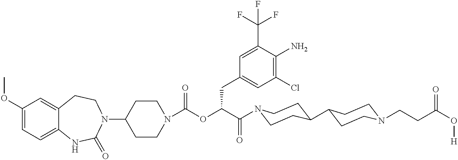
C1(OC)=CC=C2C(=C1)CCN(C1CCN(C(=O)OC(C(=O)N3CCC(C4CCN(CCC(O[H])=O)CC4)CC3)CC3=CC(Cl)=C(N)C(C(F)(F)F)=C3)CC1)C(=O)N2
